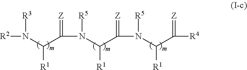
N(C([R1])C(=[Z])N(C(C(=[Z])N(C(C(=[Z])[R4])[R1])[R5])[R1])[R5])([R2])[R3]
